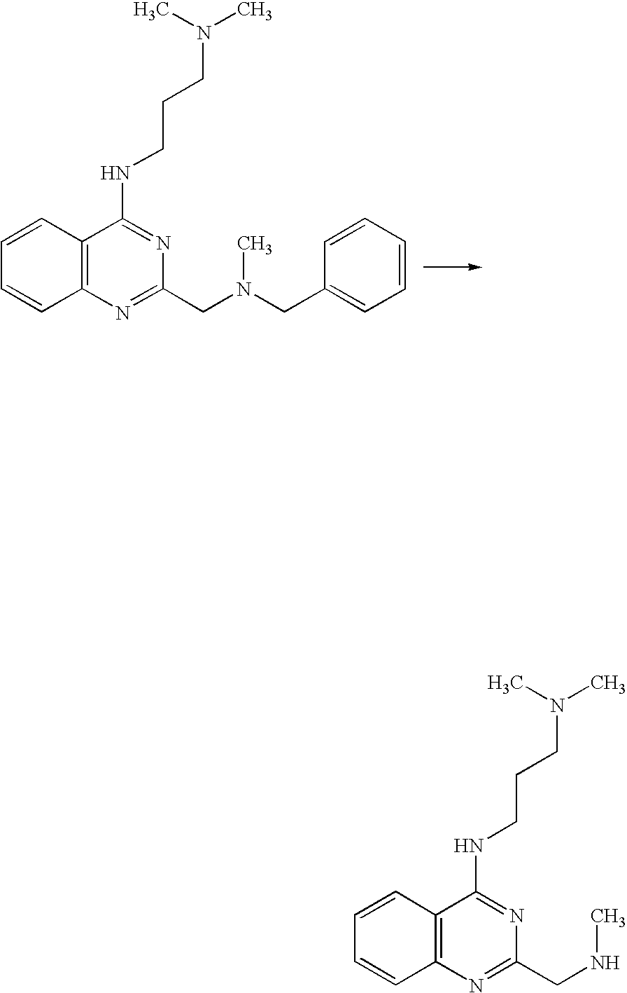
C1=CC2=C(C=C1)N=C(CN(CC1=CC=CC=C1)C)N=C2NCCCN(C)C.C1=CC2=C(C=C1)N=C(CNC)N=C2NCCCN(C)C
